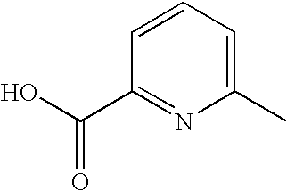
C1(C(O)=O)=NC(C)=CC=C1
